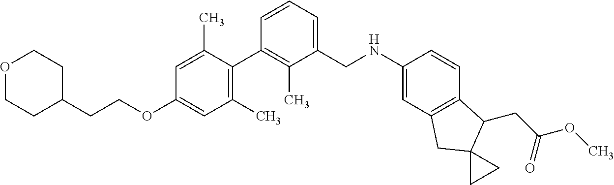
C1=C(C)C(C2=C(C)C(CNC3=CC4=C(C=C3)C(CC(OC)=O)C3(C4)CC3)=CC=C2)=C(C)C=C1OCCC1CCOCC1
